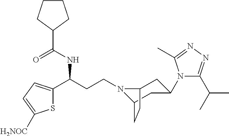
N1(CCC(C2=CC=C([H2NOC])S2)NC(C2CCCC2)=O)C2CC(N3C(C(C)C)=NN=C3C)CC1CC2
